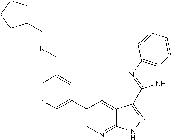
N1C2=C(N=C1C1=NNC3=NC=C(C4=CN=CC(CNCC5CCCC5)=C4)C=C31)C=CC=C2
